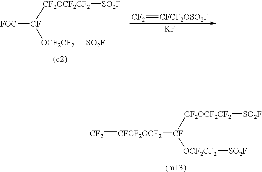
[CF2]=[CFCF2OCF2][CF]([CF2OCF2CF2][SO2F])[OCF2CF2][SO2F].[CF2]=[CFCF2OSO2F].[KF].[FOC][CF]([CF2OCF2CF2][SO2F])[OCF2CF2][SO2F]
